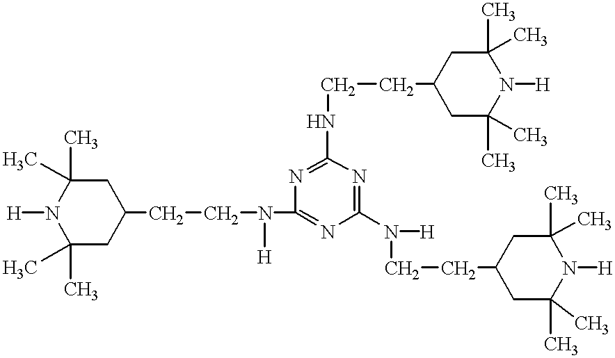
C1(C)(C)CC(CCN([H])C2=NC(N([H])CCC3CC(C)(C)N([H])C(C)(C)C3)=NC(NCCC3CC(C)(C)N([H])C(C)(C)C3)=N2)CC(C)(C)N1[H]
